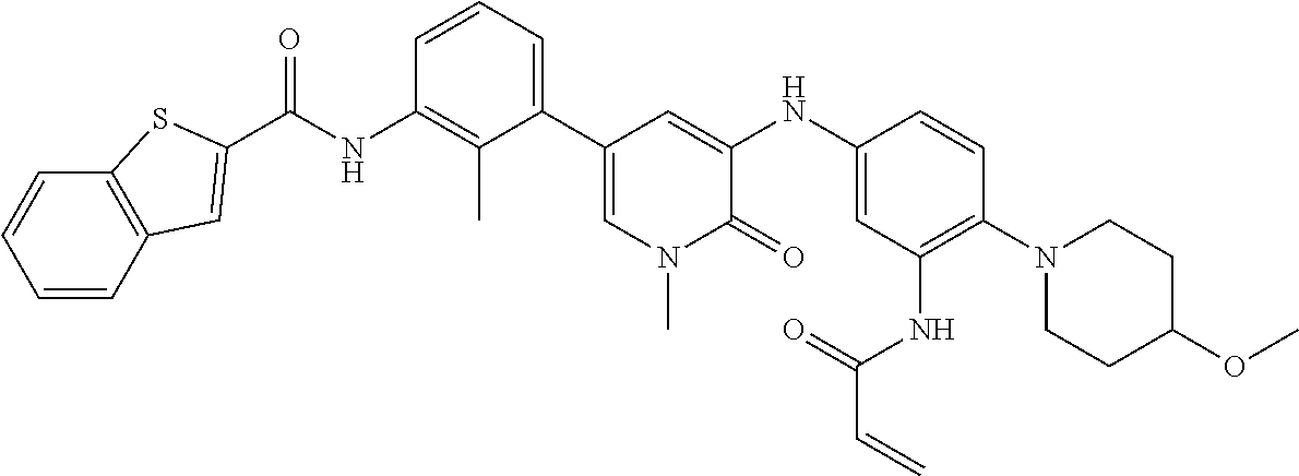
C(NC1=C(C)C(C2=CN(C)C(=O)C(NC3=CC(NC(C=C)=O)=C(N4CCC(OC)CC4)C=C3)=C2)=CC=C1)(=O)C1=CC2=C(C=CC=C2)S1
